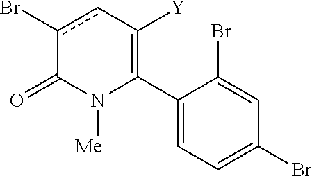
C1(C2=C([Y])cc(Br)C(=O)N2[Me])=CC=C(Br)C=C1Br
